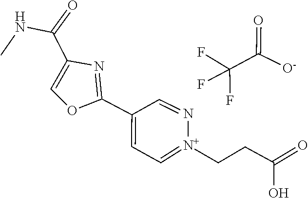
C1=N[N+](CCC(O)=O)=CC=C1C1=NC(C(NC)=O)=CO1.FC(F)(F)C(=O)[O-]
